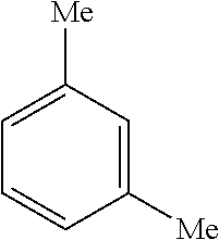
C1([Me])=CC([Me])=CC=C1
